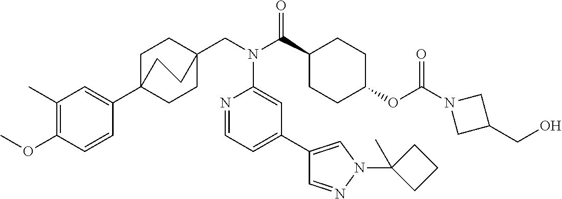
C1(C)=C(OC)C=CC(C23CCC(CN(C(C4CCC(OC(N5CC(CO)C5)=O)CC4)=O)C4=CC(C5=CN(C6(C)CCC6)N=C5)=CC=N4)(CC2)CC3)=C1
